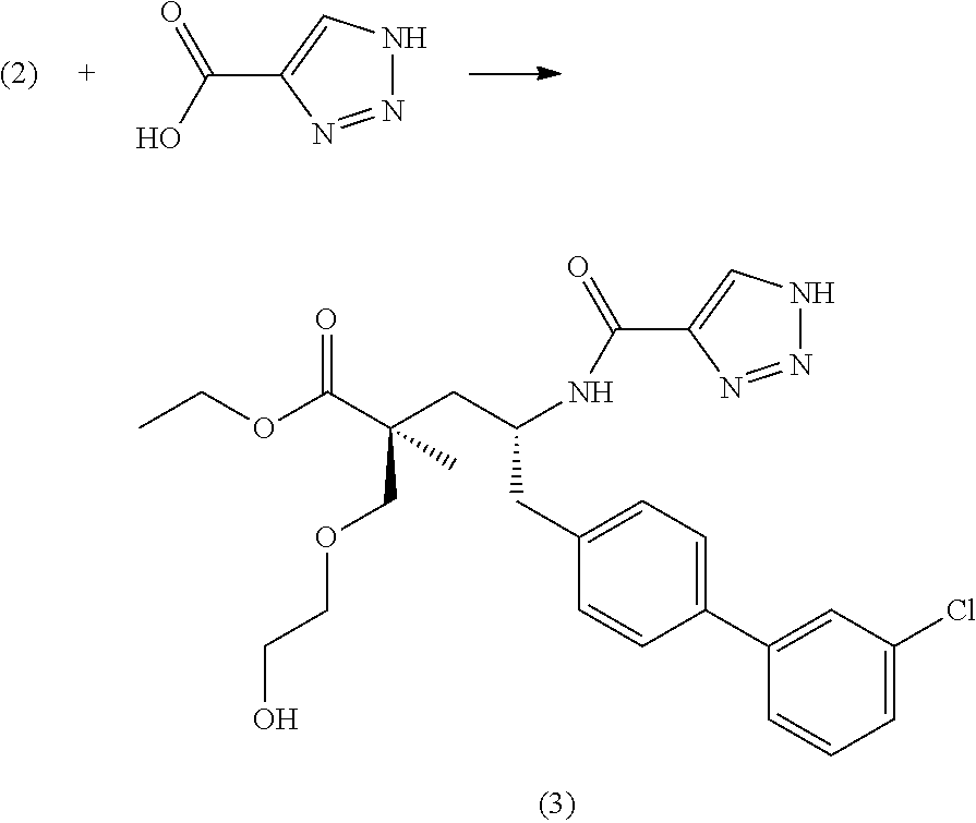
N1=NC(C(=O)O)=CN1.C1=CC=C(Cl)C=C1C1=CC=C(CC(CC(C(OCC)=O)(COCCO)C)NC(=O)C2=CNN=N2)C=C1
